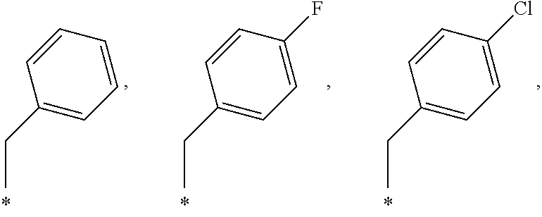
C(C1=CC=CC=C1)C.C(C1=CC=C(F)C=C1)C.C(C1=CC=C(Cl)C=C1)C
